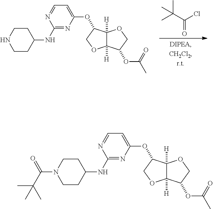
C1CC(NC2=NC(OC3C4([H])C([H])(OC3)C(OC(=O)C)CO4)=CC=N2)CCN1.CC(C(Cl)=O)(C)C.C1CC(NC2=NC(OC3C4([H])C([H])(OC3)C(OC(=O)C)CO4)=CC=N2)CCN1C(=O)C(C)(C)C
